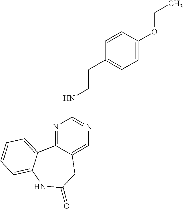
N1=C2C(=CN=C1NCCC1=CC=C(OCC)C=C1)CC(=O)NC1=CC=CC=C21
